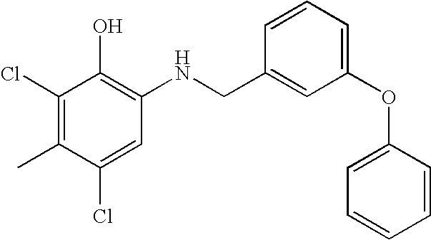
C1(Cl)=CC(NCC2=CC(OC3=CC=CC=C3)=CC=C2)=C(O)C(Cl)=C1C
